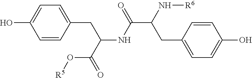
C1=CC(CC(NC(C(N[R6])CC2=CC=C(O)C=C2)=O)C(=O)O[R5])=CC=C1O
